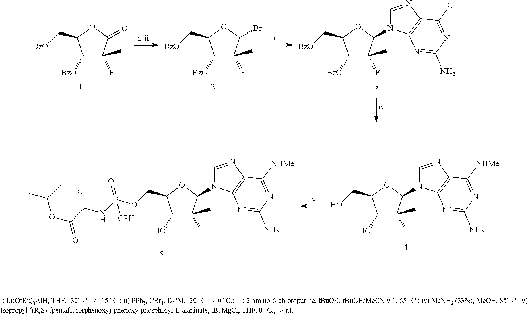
C1([BzO])C(F)(C)C(N2C=NC3=C2N=C(N)N=C3Cl)OC1C[BzO].C1([BzO])C(F)(C)C(Br)OC1C[BzO].C1([BzO])C(F)(C)C(=O)OC1C[BzO].C1(O)C(F)(C)C(N2C=NC3=C2N=C(N)N=C3[NHMe])OC1CO.C1(O)C(F)(C)C(N2C=NC3=C2N=C(N)N=C3[NHMe])OC1COP(NC(C)C(=O)OC(C)C)(=O)[OPH]
